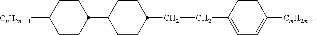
C1CC(C2CCC(CCC3=CC=C([CmH2m + 1])C=C3)CC2)CCC1[CnH2n + 1]
